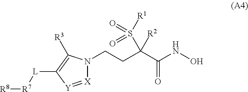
N1(CCC(C(NO)=O)([R2])S([R1])(=O)=O)[X]=[Y]C([L][R7][R8])=C1[R3]
